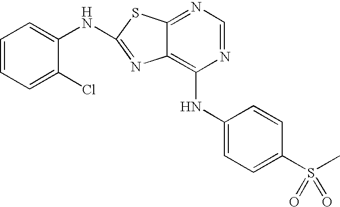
N1=CN=C2C(=C1NC1=CC=C(S(C)(=O)=O)C=C1)N=C(NC1=CC=CC=C1Cl)S2
